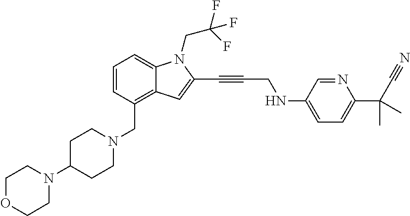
C1=CC(CN2CCC(N3CCOCC3)CC2)=C2C(=C1)N(CC(F)(F)F)C(C#CCNC1=CC=C(C(C#N)(C)C)N=C1)=C2
